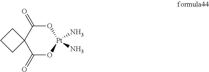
O1C(=O)C2(C(=O)O[Pt]1(N)N)CCC2
